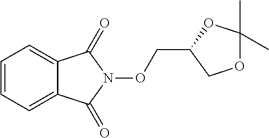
C1=CC=C2C(=C1)C(=O)N(OCC1OC(C)(C)OC1)C2=O
